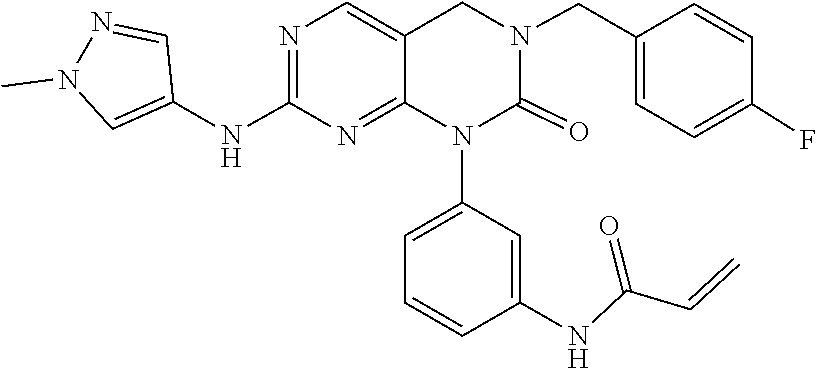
C(=C)C(NC1=CC(N2C(=O)N(CC3=CC=C(F)C=C3)CC3=CN=C(NC4=CN(C)N=C4)N=C23)=CC=C1)=O
